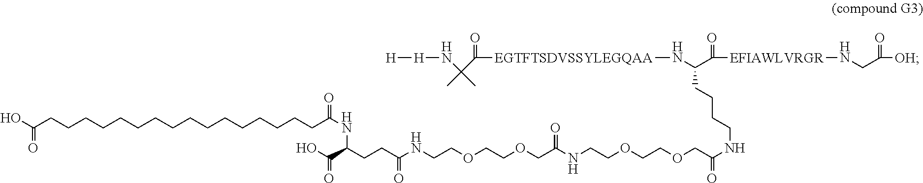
C(CCCCCCCCCCCCCCC(O)=O)CC(NC(C(O)=O)CCC(NCCOCCOCC(=O)NCCOCCOCC(=O)NCCCCC(C(=O)[EFIAWLVRGR]NCC(=O)[OH])N[EGTFTSDVSSYLEGQAA]C(C(N[H][H])(C)C)=O)=O)=O
